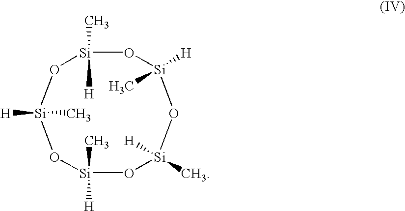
[Si]1(C)([H])O[Si]([H])(C)O[Si]([H])(C)O[Si]([H])(C)O[Si]([H])(C)O1
